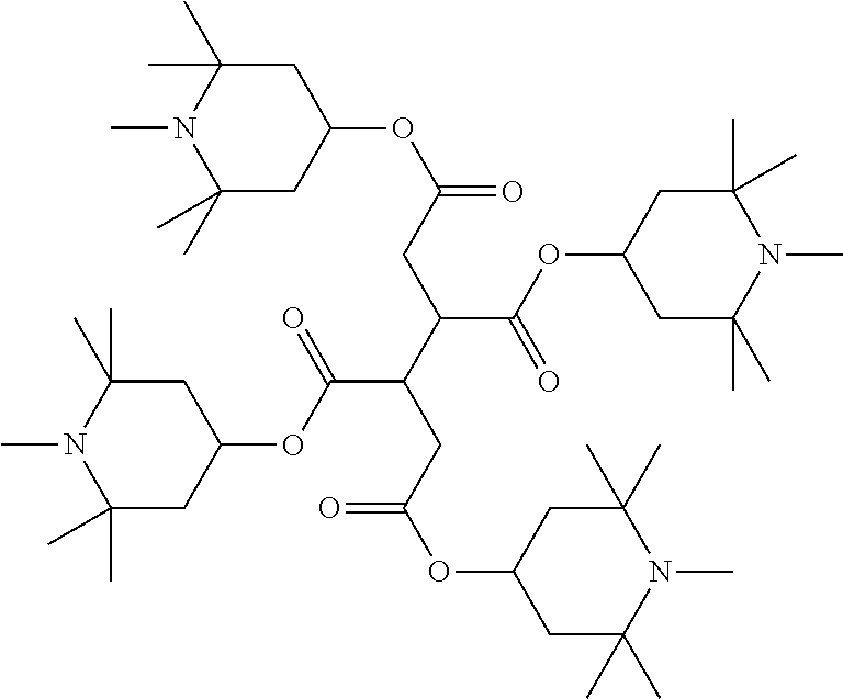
C1(C)(C)CC(OC(=O)CC(C(CC(OC2CC(C)(C)N(C)C(C)(C)C2)=O)C(=O)OC2CC(C)(C)N(C)C(C)(C)C2)C(OC2CC(C)(C)N(C)C(C)(C)C2)=O)CC(C)(C)N1C
